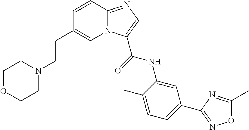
N12C(=NC=C1C(=O)NC1=CC(C3=NOC(C)=N3)=CC=C1C)C=CC(CCN1CCOCC1)=C2
